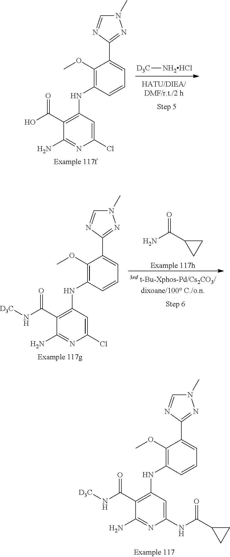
[D3C][NH2HCl].C1(OC)=C(NC2=C(C(O)=O)C(N)=NC(Cl)=C2)C=CC=C1C1=NN(C)C=N1.NC(C1CC1)=O.C1(OC)=C(NC2=C(C(N[D3C])=O)C(N)=NC(Cl)=C2)C=CC=C1C1=NN(C)C=N1.C1(OC)=C(NC2=C(C(N[D3C])=O)C(N)=NC(NC(C3CC3)=O)=C2)C=CC=C1C1=NN(C)C=N1
